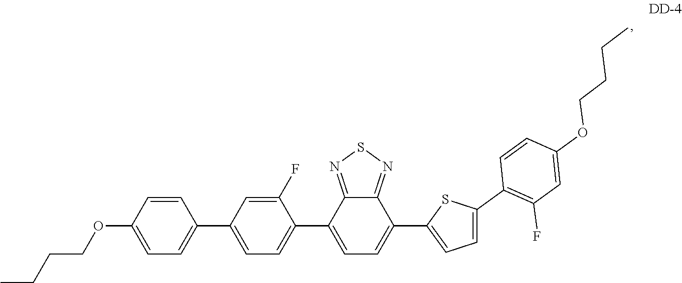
CCCCOC1=CC=C(C2=CC=C(C3=CC=C(C4=CC=C(C5=C(F)C=C(OCCCC)C=C5)S4)C4=NSN=C34)C(F)=C2)C=C1
